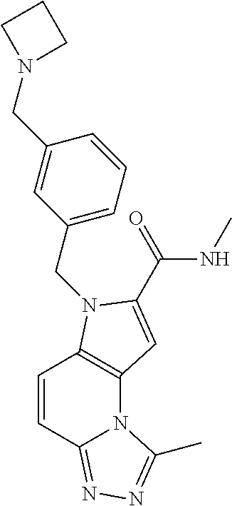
C1=CC2=NN=C(C)N2C2=C1N(CC1=CC=CC(CN3CCC3)=C1)C(C(NC)=O)=C2
